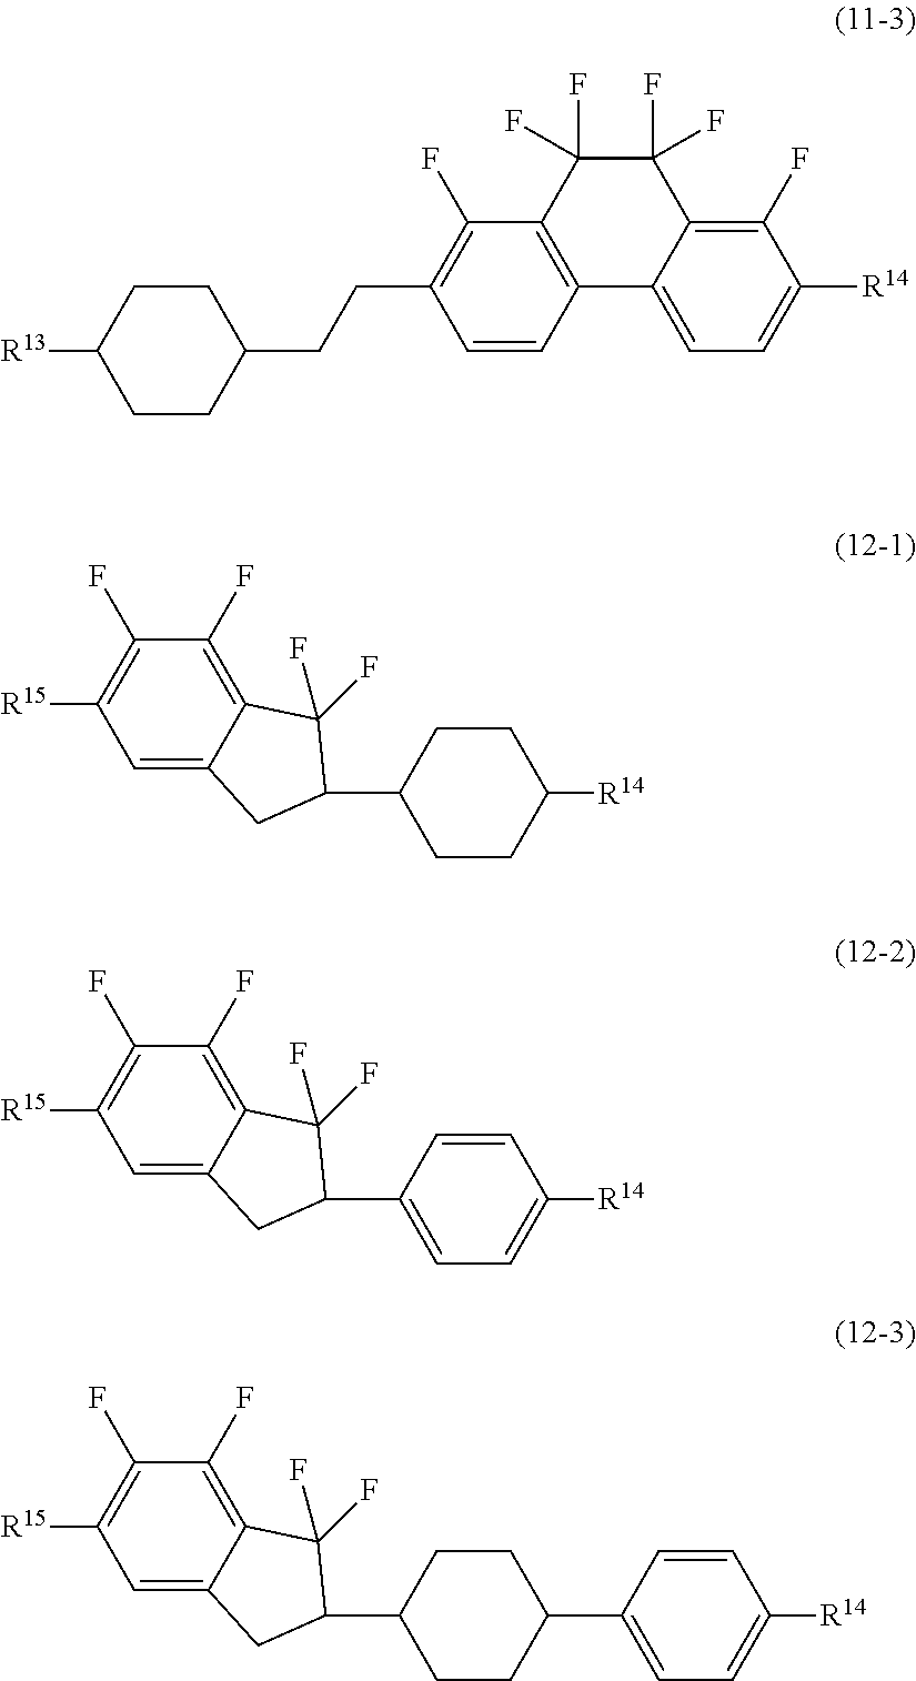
C1=CC2=C(C(F)=C1CCC1CCC([R13])CC1)C(F)(F)C(F)(F)C1=C(F)C([R14])=CC=C21.C1=C2C(=C(F)C(F)=C1[R15])C(F)(F)C(C1CCC([R14])CC1)C2.C1=C2C(=C(F)C(F)=C1[R15])C(F)(F)C(C1=CC=C([R14])C=C1)C2.C1=C2C(=C(F)C(F)=C1[R15])C(F)(F)C(C1CCC(C3=CC=C([R14])C=C3)CC1)C2
